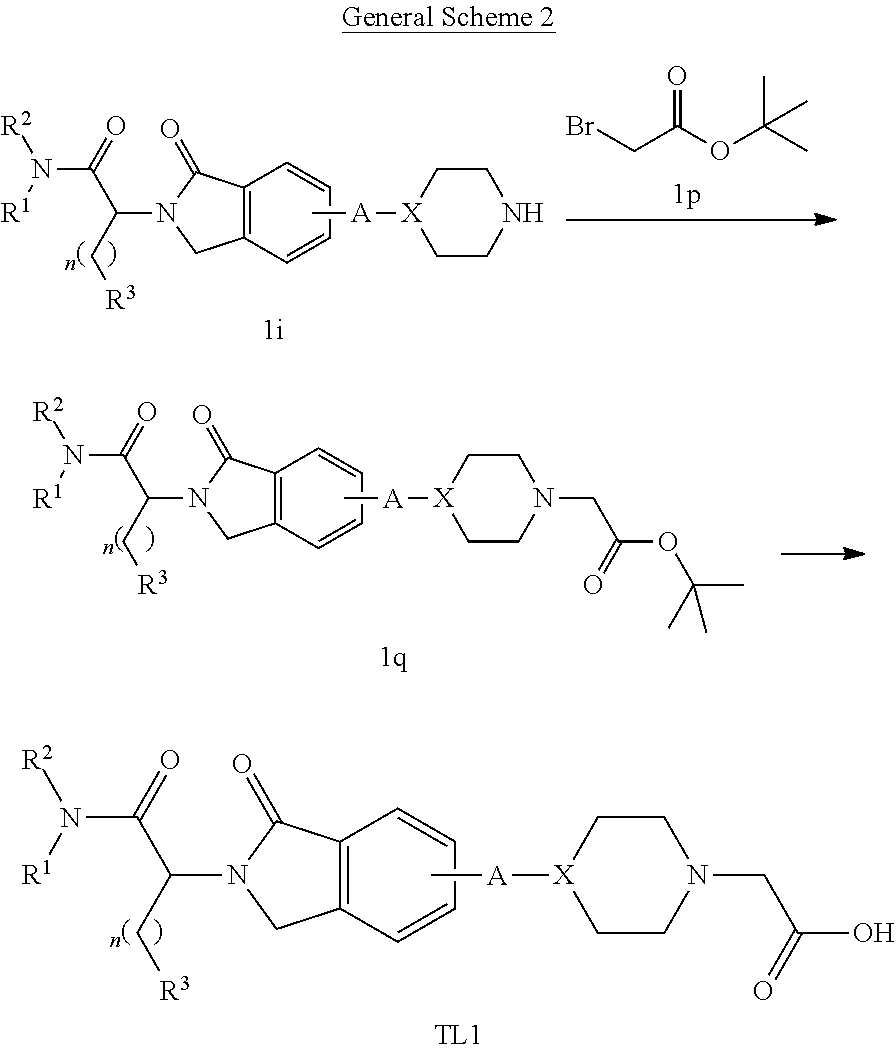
C12=C(C=CC=C1)CN(C(C[R3])C(=O)N([R1])[R2])C2=O.C[A][X]1CCNCC1.C(C(OC(C)(C)C)=O)Br.C12=C(C=CC=C1)CN(C(C[R3])C(=O)N([R1])[R2])C2=O.C[A][X]1CCN(CC(OC(C)(C)C)=O)CC1.C12=C(C=CC=C1)CN(C(C[R3])C(=O)N([R1])[R2])C2=O.C[A][X]1CCN(CC(O)=O)CC1
